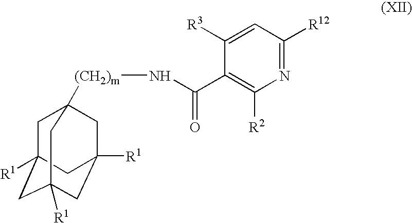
C1C2([R1])CC3([R1])CC([R1])(CC1([(CH2)m]NC(=O)C1=C([R2])N=C([R12])C=C1[R3])C3)C2
